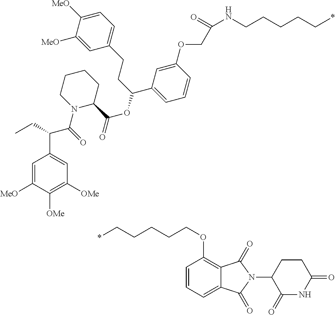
N(C(=O)COC1=CC(C(CCC2=CC=C([MeO])C([MeO])=C2)OC(C2CCCCN2C(=O)C(C2=CC([OMe])=C([OMe])C([MeO])=C2)CC)=O)=CC=C1)CCCCC*.C1(OCCCCC*)=C2C(=CC=C1)C(=O)N(C1CCC(=O)NC1=O)C2=O
